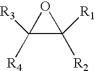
C1([R3])([R4])C([R1])([R2])O1
